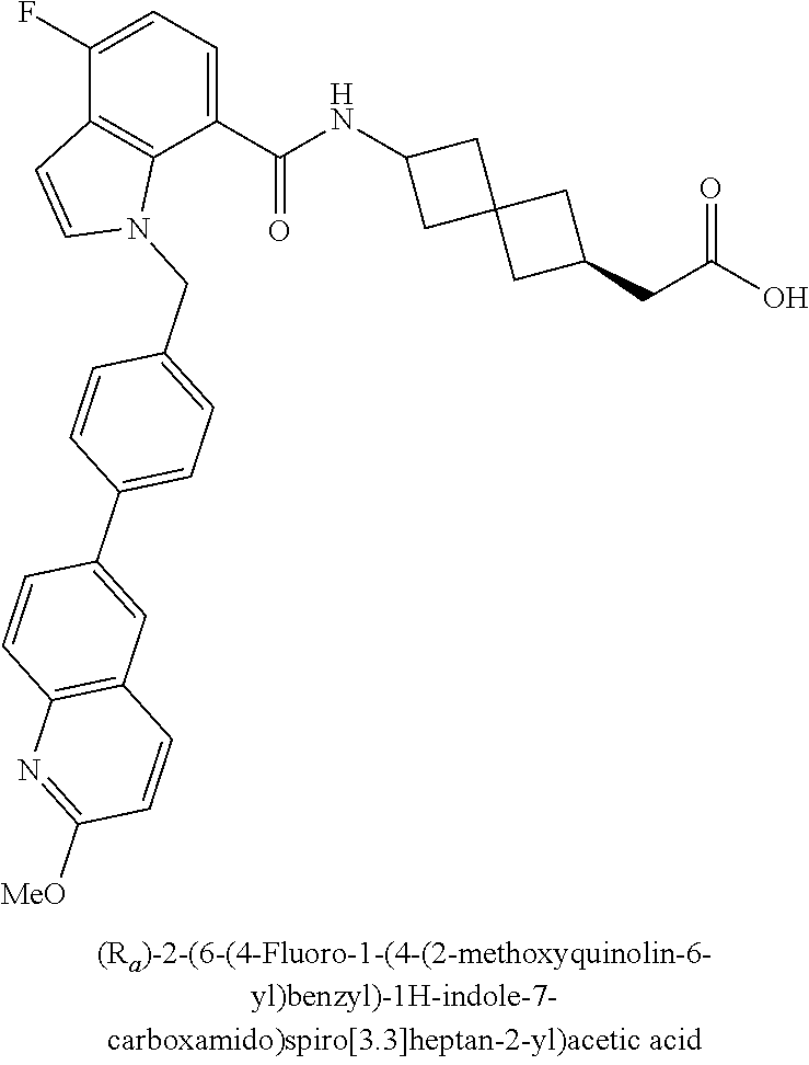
C1(F)=CC=C(C(NC2CC3(C2)CC(CC(O)=O)C3)=O)C2=C1C=CN2CC1=CC=C(C2=CC3=C(C=C2)N=C([MeO])C=C3)C=C1
